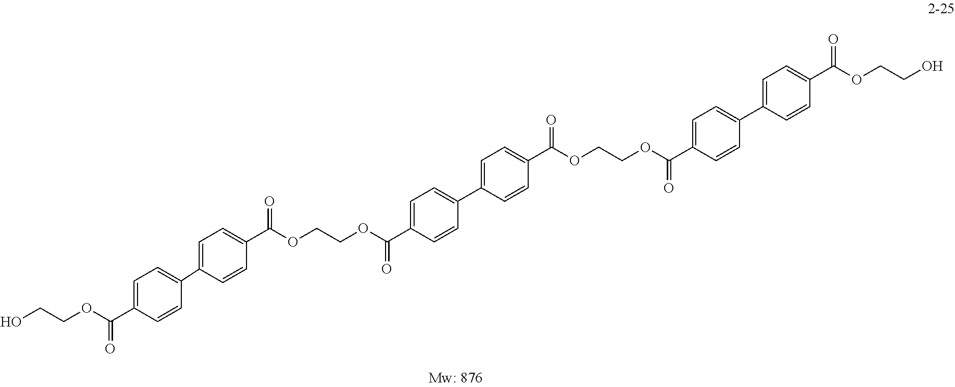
OCCOC(C1=CC=C(C2=CC=C(C(OCCOC(C3=CC=C(C4=CC=C(C(OCCOC(C5=CC=C(C6=CC=C(C(OCCO)=O)C=C6)C=C5)=O)=O)C=C4)C=C3)=O)=O)C=C2)C=C1)=O
